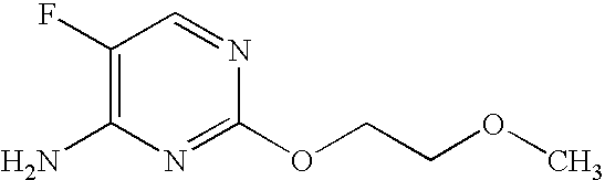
N1=CC(F)=C(N)N=C1OCCOC
